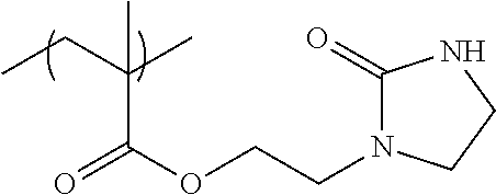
CCC(C)(C(OCCN1C(=O)NCC1)=O)C
